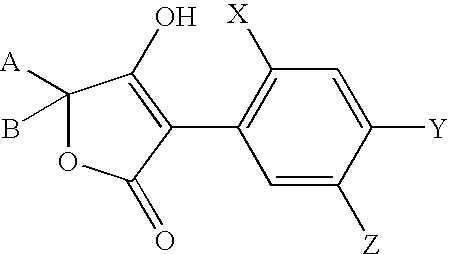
C1([A])(B)OC(=O)C(C2=C([X])C=C([Y])C([Z])=C2)=C1O
